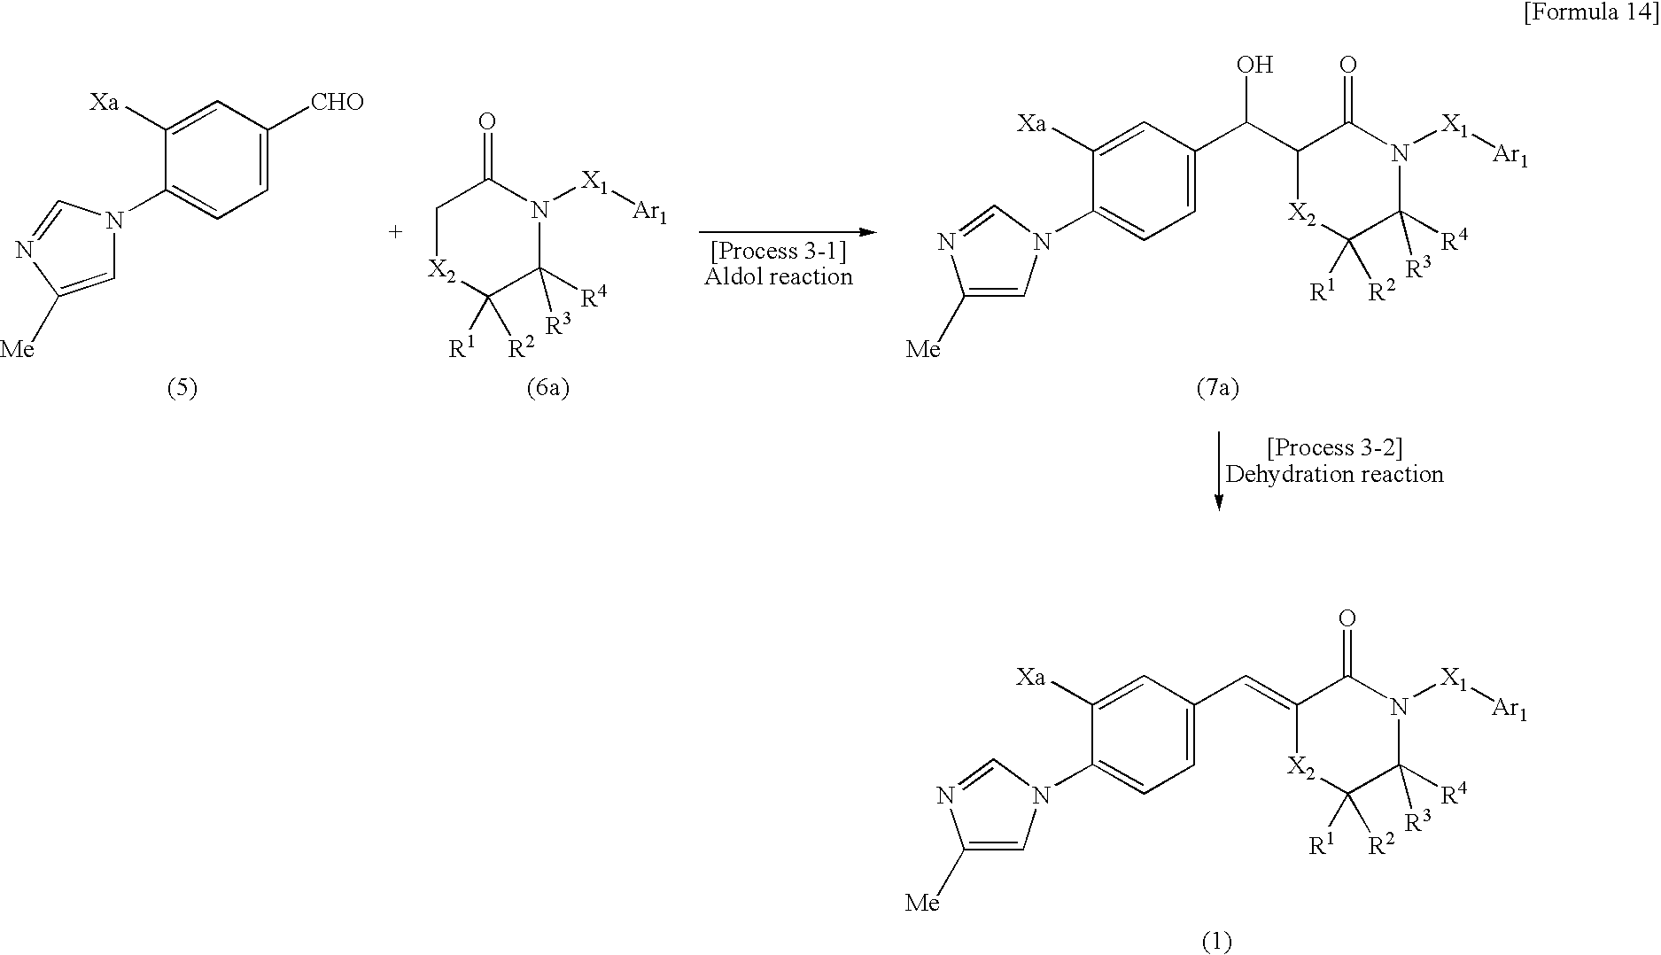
C1(N2C=C([Me])N=C2)=CC=C(C=C2[X2]C([R1])([R2])C([R3])([R4])N([X1][Ar1])C2=O)C=C1[Xa].C1=C([Me])N=CN1C1=CC=C([CHO])C=C1[Xa].C1[X2]C([R1])([R2])C([R3])([R4])N([X1][Ar1])C1=O.C1(N2C=C([Me])N=C2)=CC=C(C(C2[X2]C([R1])([R2])C([R3])([R4])N([X1][Ar1])C2=O)O)C=C1[Xa]
